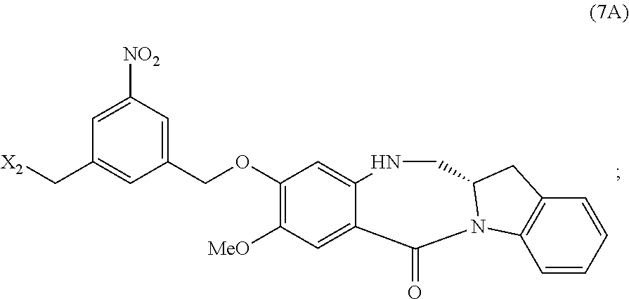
C(OC1=C([MeO])C=C2C(=C1)NCC1N(C2=O)C2=C(C=CC=C2)C1)C1=CC([NO2])=CC(C[X2])=C1
